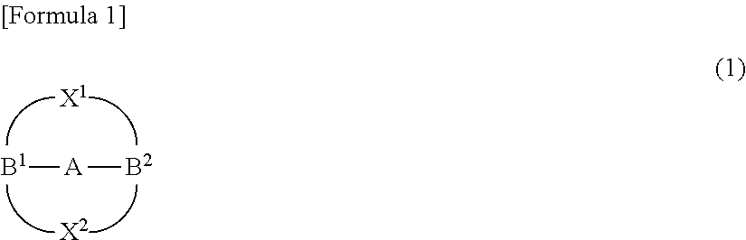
[B1][A][B2].[X1].[X2]
